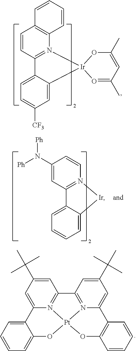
C1=CC2=C(N3=C1C1=CC=C([CF3])C=C1[Ir]31OC(C)=CC(C)=O1)C=CC=C2.C1=C(N([Ph])[Ph])C=CN2=C1C1=CC=CC=C1[Ir]2.C12=N3C(=CC(C(C)(C)C)=C1)C1=CC=CC=C1O[Pt]31N3=C2C=C(C(C)(C)C)C=C3C2=C(C=CC=C2)O1
